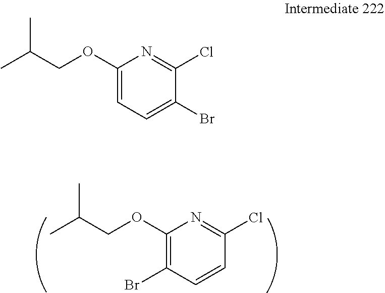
C1=CC(Br)=C(OCC(C)C)N=C1Cl.C1(Br)=CC=C(OCC(C)C)N=C1Cl
